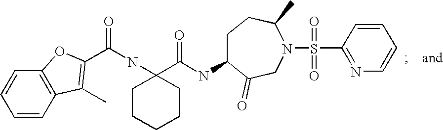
C1=CC2=C(C=C1)OC(C(NC1(C(NC3CCC(C)N(S(C4=NC=CC=C4)(=O)=O)CC3=O)=O)CCCCC1)=O)=C2C
